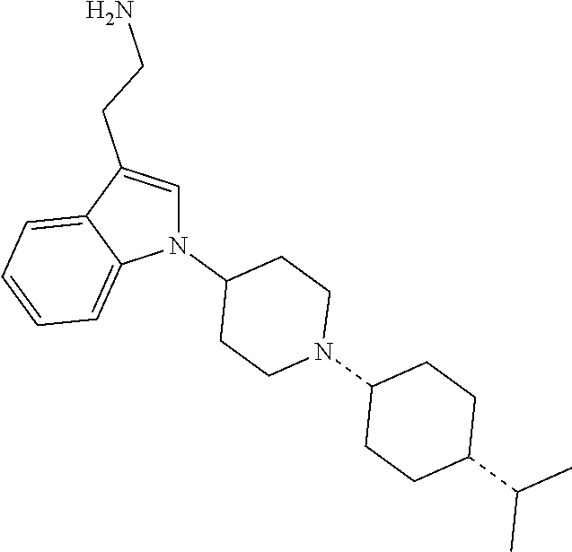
N1(C2CCN(C3CCC(C(C)C)CC3)CC2)C=C(CCN)C2=CC=CC=C12
